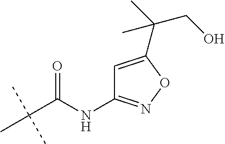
C(C(C)(C)C)(=O)NC1=NOC(C(C)(CO)C)=C1
